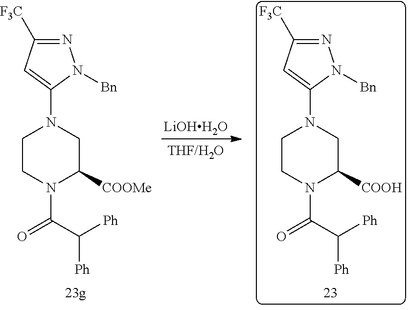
C1CN(C(C([Ph])[Ph])=O)C([COOMe])CN1C1=CC([F3C])=NN1[Bn].[LiOHH2O].C1CN(C(C([Ph])[Ph])=O)C([COOH])CN1C1=CC([F3C])=NN1[Bn]
